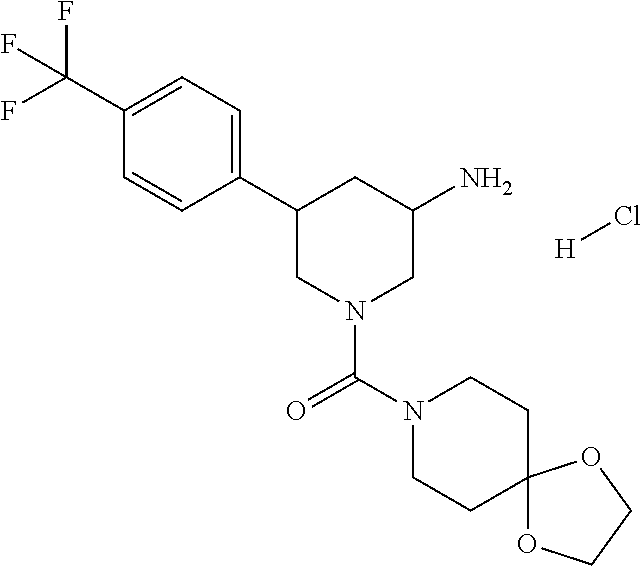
C1(C(F)(F)F)=CC=C(C2CN(C(N3CCC4(CC3)OCCO4)=O)CC(N)C2)C=C1.[H]Cl
